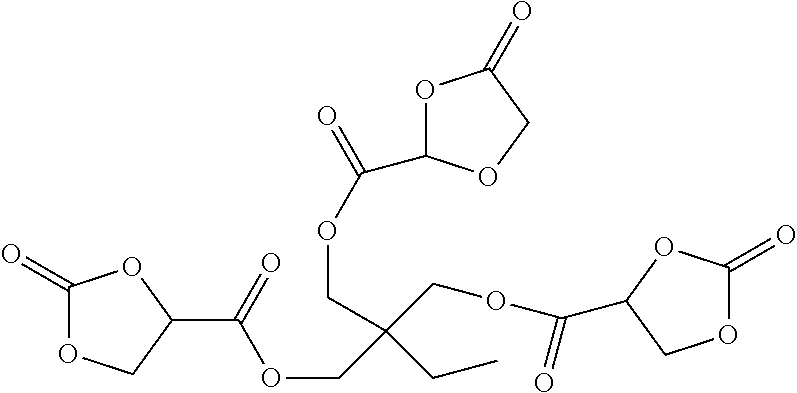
C1(=O)OCC(C(=O)OCC(CC)(COC(=O)C2OC(=O)OC2)COC(=O)C2OC(=O)CO2)O1
